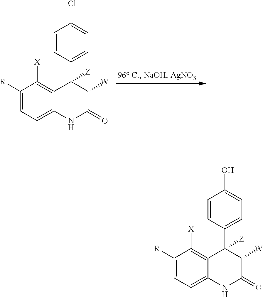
C1([R])=CC=C2C(=C1[X])C(C1=CC=C(Cl)C=C1)([Z])C([W])C(=O)N2.C1([R])=CC=C2C(=C1[X])C(C1=CC=C(O)C=C1)([Z])C([W])C(=O)N2
